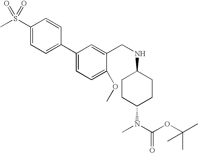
C1CC(N(C)C(OC(C)(C)C)=O)CCC1NCC1=CC(C2=CC=C(S(C)(=O)=O)C=C2)=CC=C1OC
